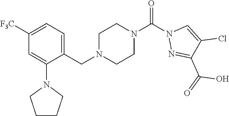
C1([F3C])=CC=C(CN2CCN(C(N3N=C(C(=O)O)C(Cl)=C3)=O)CC2)C(N2CCCC2)=C1
